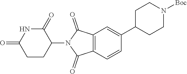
C1CC(N2C(=O)C3=C(C2=O)C=C(C2CCN([Boc])CC2)C=C3)C(=O)NC1=O
